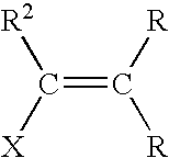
C(=C([R])[R])([R2])[X]
